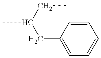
C(CC)(CC1=CC=CC=C1)C
